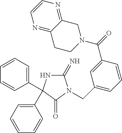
C1(=N)NC(C2=CC=CC=C2)(C2=CC=CC=C2)C(=O)N1CC1=CC=CC(C(=O)N2CC3=NC=CN=C3CC2)=C1
